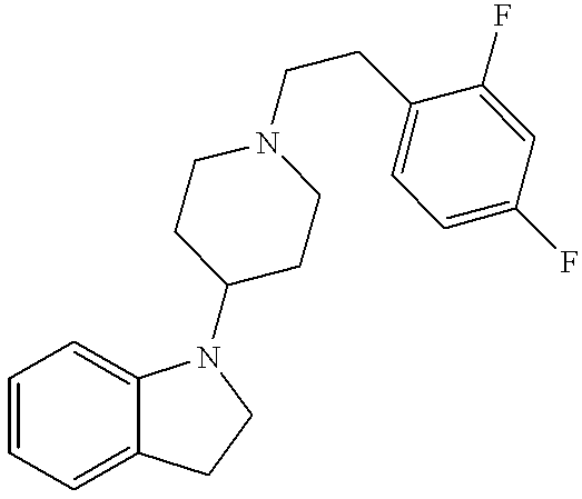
C1=CC=C2C(=C1)N(C1CCN(CCC3=CC=C(F)C=C3F)CC1)CC2
